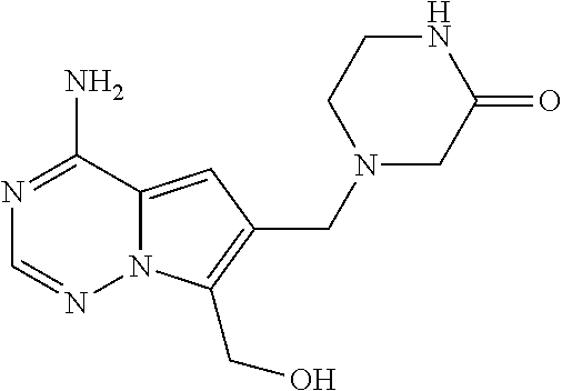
N1=C(N)C2=CC(CN3CC(=O)NCC3)=C(CO)N2N=C1
